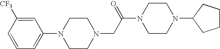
C1(N2CCN(CC(N3CCN(C4CCCC4)CC3)=O)CC2)=CC=CC([CF3])=C1
